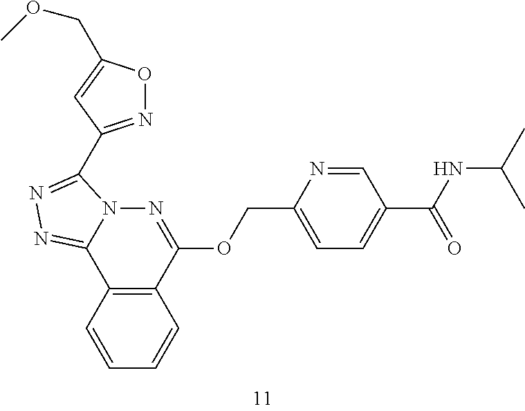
C1=CC2=C(C=C1)C(OCC1=CC=C(C(NC(C)C)=O)C=N1)=NN1C2=NN=C1C1=NOC(COC)=C1
